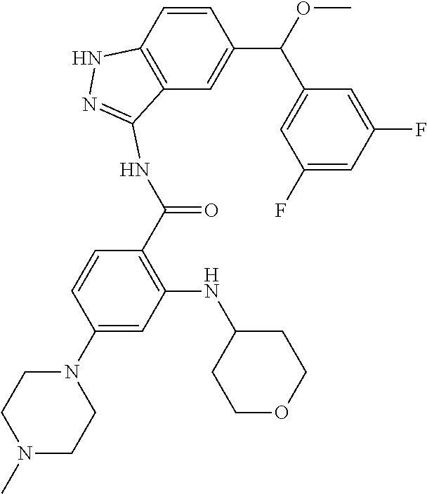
C1CN(C)CCN1C1=CC(NC2CCOCC2)=C(C(=O)NC2=NNC3=C2C=C(C(C2=CC(F)=CC(F)=C2)OC)C=C3)C=C1
